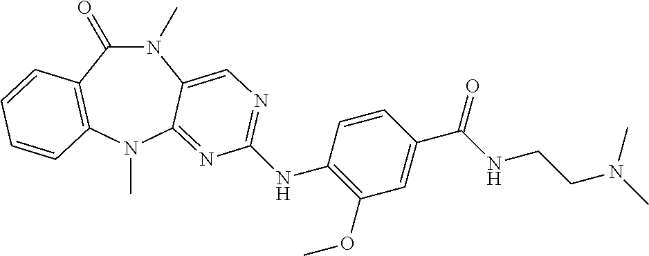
N1(C)C(=O)C2=C(N(C)C3=NC(NC4=C(OC)C=C(C(NCCN(C)C)=O)C=C4)=NC=C13)C=CC=C2
